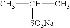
CC(C)[SO3Na]
